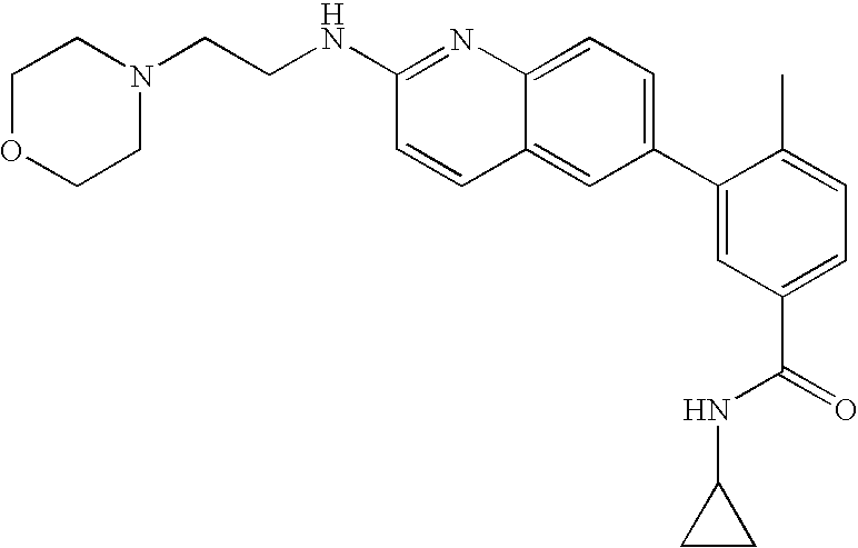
C1OCCN(CCNC2=NC3=CC=C(C4=CC(C(=O)NC5CC5)=CC=C4C)C=C3C=C2)C1
